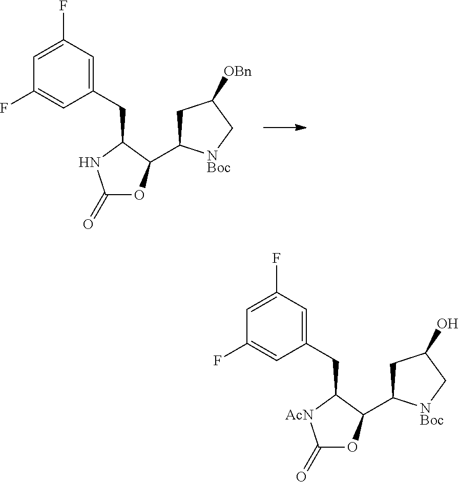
C1(=O)OC(C2CC([OBn])C[NBoc]2)C(CC2=CC(F)=CC(F)=C2)N1.C1(=O)OC(C2CC(O)C[NBoc]2)C(CC2=CC(F)=CC(F)=C2)[AcN]1
